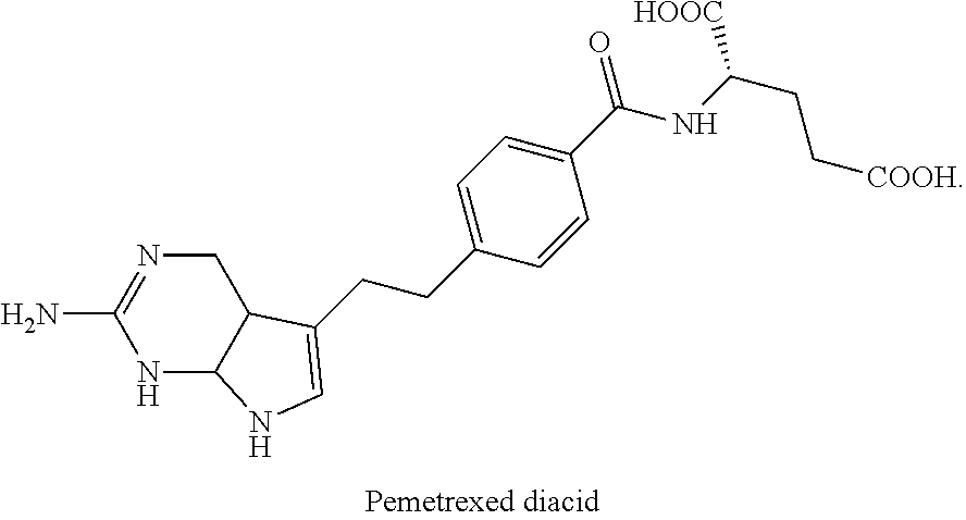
NC1=NCC2C(N1)NC=C2CCC1=CC=C(C(=O)NC(CC[COOH])[HOOC])C=C1
